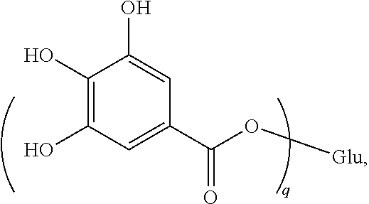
C1(O)=C(O)C=C(C(O[Glu])=O)C=C1O
